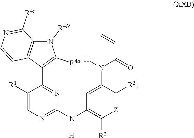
C1([R1])=CN=C(N(C2=C([R2])[Z]=C([R3])C(N(C(C=C)=O)[H])=C2)[H])N=C1C1=C([R4a])N([R4N])C2=C1C=CN=C2[R4c]
